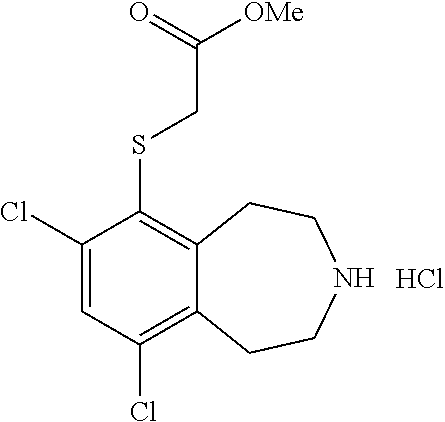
Cl.S(C1=C2C(=C(Cl)C=C1Cl)CCNCC2)CC([OMe])=O
